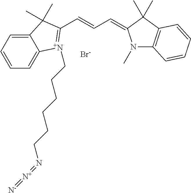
C1=C2C(=CC=C1)[N+](CCCCCCN=[N+]=[N-])=C(C=CC=C1N(C)C3=C(C1(C)C)C=CC=C3)C2(C)C.[Br-]
